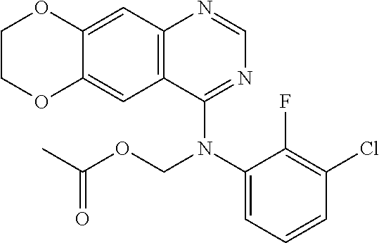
C12=CC3=C(C(N(C4=CC=CC(Cl)=C4F)COC(C)=O)=NC=N3)C=C1OCCO2
